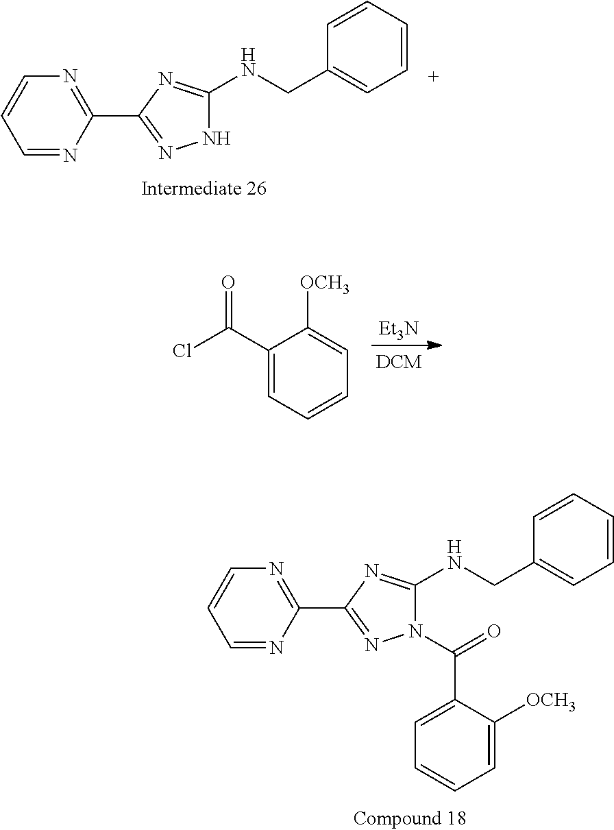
[Et3N].C1(C(Cl)=O)=CC=CC=C1[OCH3].N(C1=NC(C2=NC=CC=N2)=NN1)CC1=CC=CC=C1.N(C1=NC(C2=NC=CC=N2)=NN1C(=O)C1=CC=CC=C1[OCH3])CC1=CC=CC=C1
